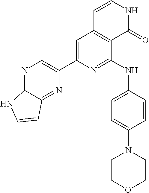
N1=C2C(=NC(C3=CC4=C(C(NC5=CC=C(N6CCOCC6)C=C5)=N3)C(=O)NC=C4)=C1)C=CN2
